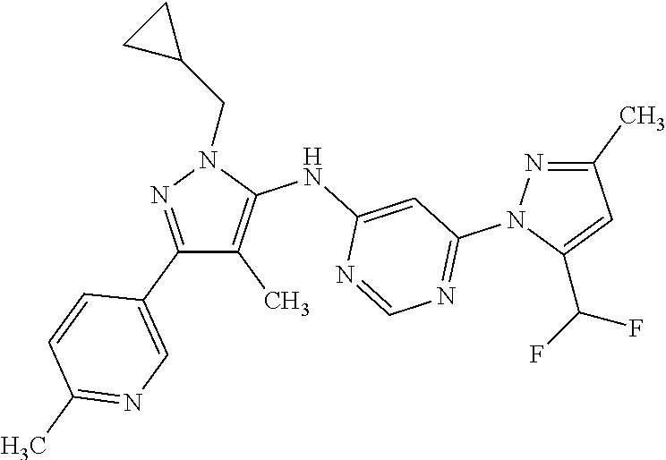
N1=C(C)C=C(C(F)F)N1C1=NC=NC(NC2=C(C)C(C3=CN=C(C)C=C3)=NN2CC2CC2)=C1
